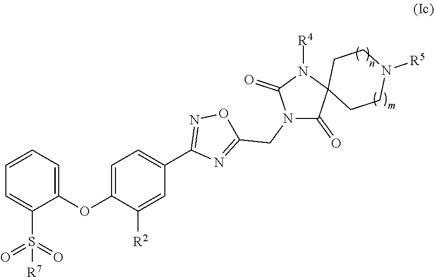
S(=O)(=O)([R7])C1=CC=CC=C1OC1=CC=C(C2=NOC(CN3C(=O)C4(N([R4])C3=O)CCN([R5])CC4)=N2)C=C1[R2]
